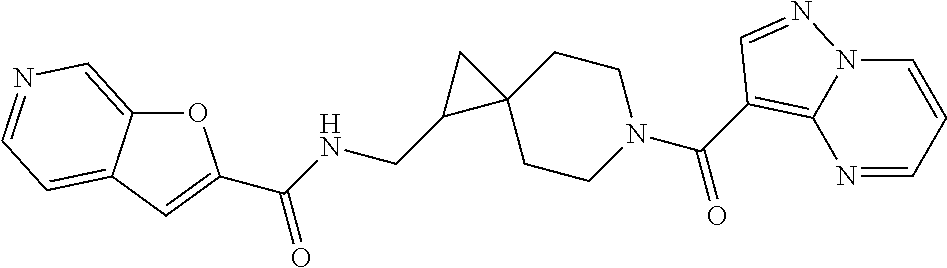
O1C2=CN=CC=C2C=C1C(NCC1C2(CCN(C(=O)C3=C4N=CC=CN4N=C3)CC2)C1)=O
